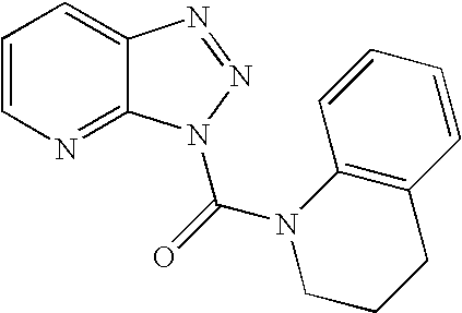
C1=CC=C2C(=N1)N(C(=O)N1C3=C(CCC1)C=CC=C3)N=N2
